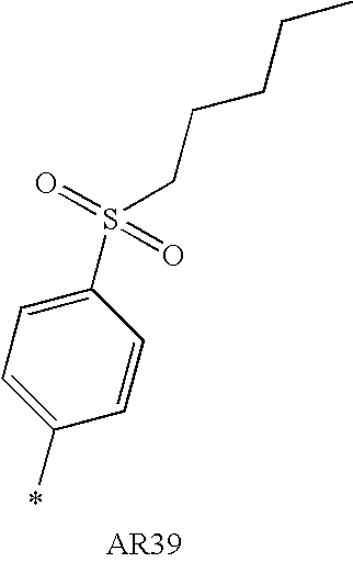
C1=C(*)C=CC(S(=O)(=O)CCCCC)=C1
